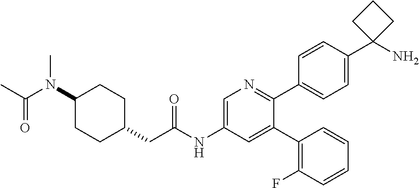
C1(N(C(C)=O)C)CCC(CC(NC2=CN=C(C3=CC=C(C4(N)CCC4)C=C3)C(C3=C(F)C=CC=C3)=C2)=O)CC1
